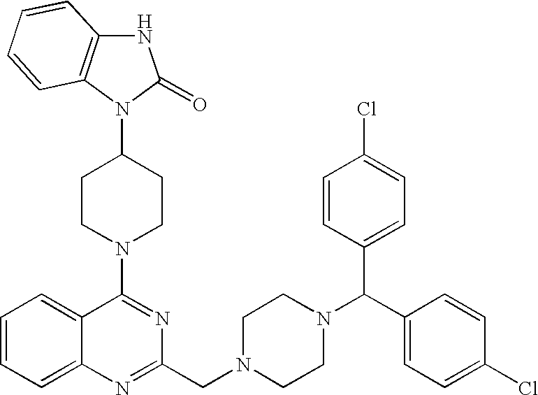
C12=CC=CC=C1C(N1CCC(N3C4=C(NC3=O)C=CC=C4)CC1)=NC(CN1CCN(C(C3=CC=C(Cl)C=C3)C3=CC=C(Cl)C=C3)CC1)=N2
